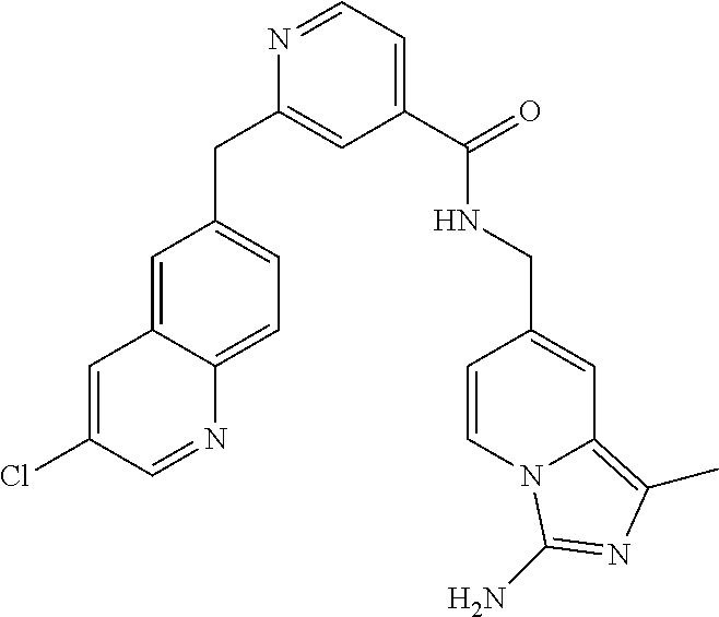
C1=C2C(=CC=C1CC1=CC(C(=O)NCC3=CC4=C(C)N=C(N)N4C=C3)=CC=N1)N=CC(Cl)=C2
